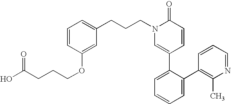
C1=CC(OCCCC(O)=O)=CC(CCCN2C=C(C3=CC=CC=C3C3=C(C)N=CC=C3)C=CC2=O)=C1
